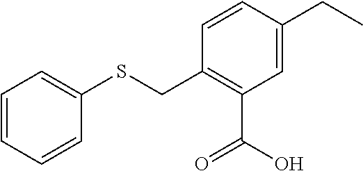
C(C)C1=CC(C(O)=O)=C(CSC2=CC=CC=C2)C=C1
